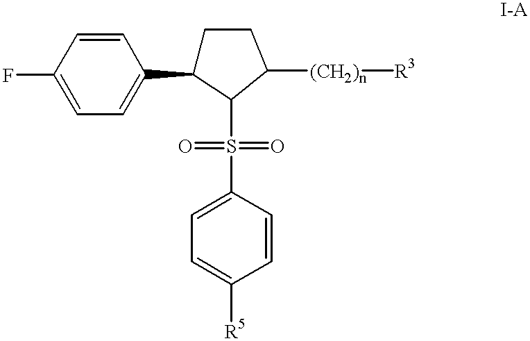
C1(F)=CC=C(C2CCC([(CH2)n][R3])C2S(=O)(=O)C2=CC=C([R5])C=C2)C=C1
